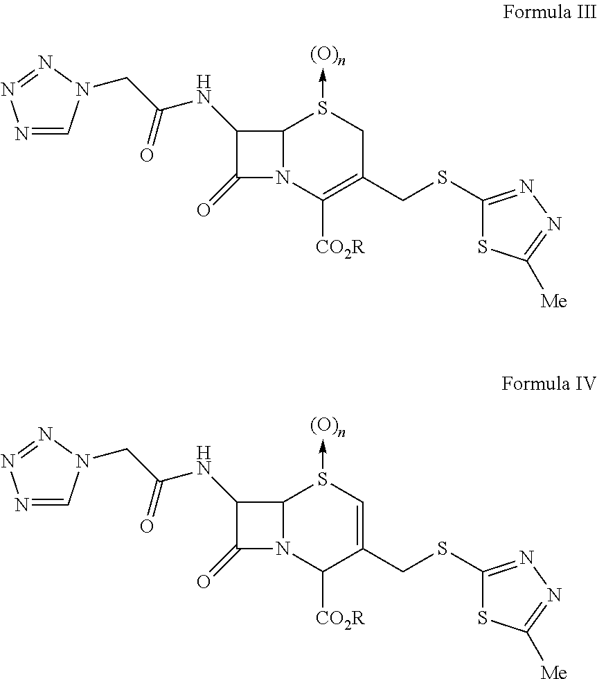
C12N(C([CO2R])=C(CSC3=NN=C([Me])S3)CS1->[(O)n])C(=O)C2NC(CN1C=NN=N1)=O.C12N(C([CO2R])C(CSC3=NN=C([Me])S3)=CS1->[(O)n])C(=O)C2NC(CN1C=NN=N1)=O
